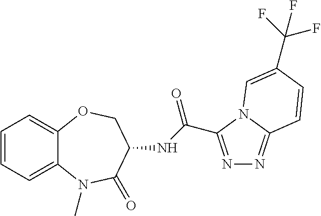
C1=CC=C2C(=C1)OCC(NC(=O)C1=NN=C3N1C=C(C(F)(F)F)C=C3)C(=O)N2C
